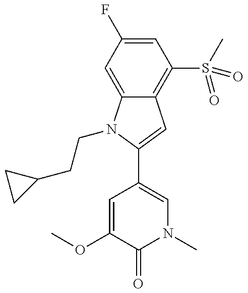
C12=C(S(C)(=O)=O)C=C(F)C=C1N(CCC1CC1)C(C1=CN(C)C(=O)C(OC)=C1)=C2
